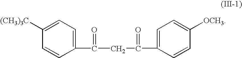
C1(C(CC(C2=CC=C([OCH3])C=C2)=O)=O)=CC=C([(CH3)3C])C=C1
